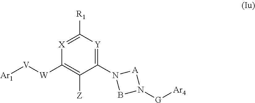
N1(C2=[Y]C([R1])=[X]C([W][V][Ar1])=C2[Z])BN([G][Ar4])[A]1
